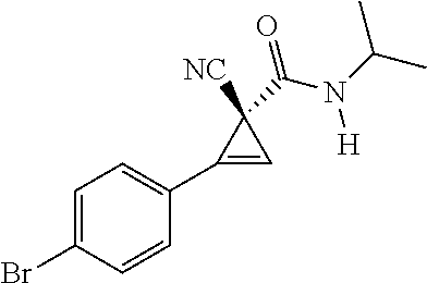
C1(Br)=CC=C(C2=CC2([NC])C(=O)N(C(C)C)[H])C=C1
